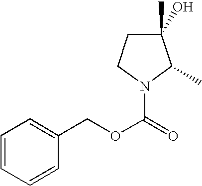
C1=CC=CC(COC(=O)N2C(C)C(O)(C)CC2)=C1
